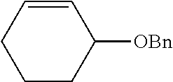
C1CC([OBn])C=CC1
